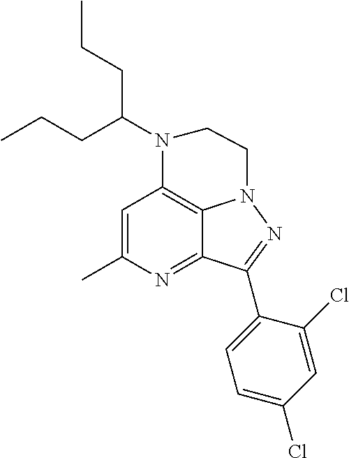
CCCC(N1C2=C3C(=NC(C)=C2)C(C2=CC=C(Cl)C=C2Cl)=NN3CC1)CCC
